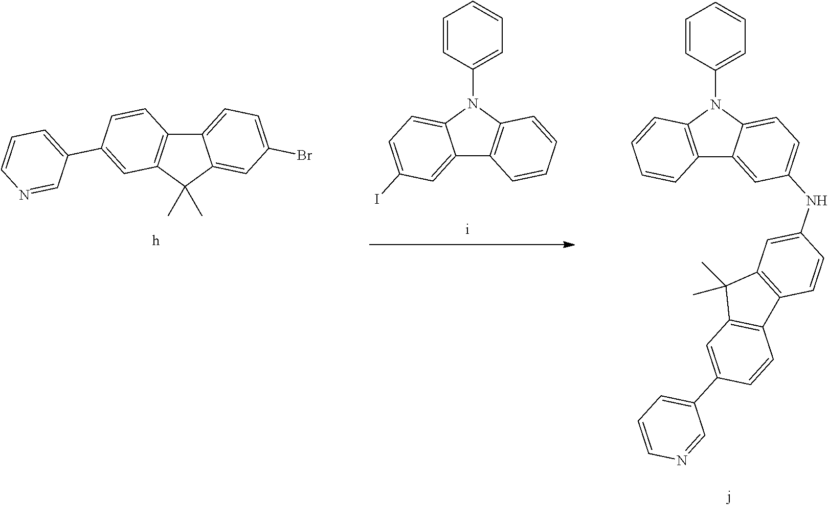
C12=CC=C(Br)C=C1C(C)(C)C1=C2C=CC(C2=CC=CN=C2)=C1.C12=CC(I)=CC=C1N(C1=CC=CC=C1)C1=C2C=CC=C1.C12=CC(NC3=CC4=C(C=C3)C3=C(C4(C)C)C=C(C4=CC=CN=C4)C=C3)=CC=C1N(C1=CC=CC=C1)C1=C2C=CC=C1
